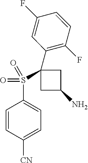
C1=CC(F)=C(C2(S(=O)(=O)C3=CC=C([CN])C=C3)CC(N)C2)C=C1F
